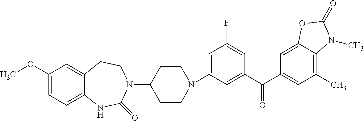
C1(N2CCC(N3C(=O)NC4=CC=C(OC)C=C4CC3)CC2)=CC(F)=CC(C(C2=CC(C)=C3C(=C2)OC(=O)N3C)=O)=C1
